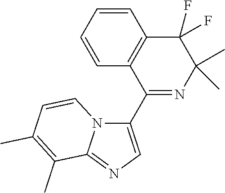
C1=CC2=C(C=C1)C(F)(F)C(C)(C)N=C2C1=CN=C2N1C=CC(C)=C2C
